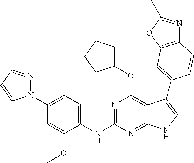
N(C1=NC(OC2CCCC2)=C2C(=N1)NC=C2C1=CC2=C(N=C(C)O2)C=C1)C1=CC=C(N2N=CC=C2)C=C1OC
